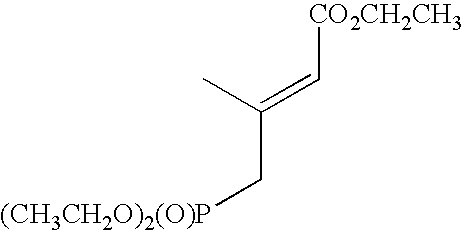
CC(=C[CO2CH2CH3])C[(CH3CH2O)2(O)P]
